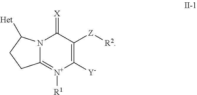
[X]=C1N2C(=[N+]([R1])C([Y])=C1[Z][R2])CCC2[Het]
